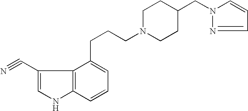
C12=C(C=CC=C1CCCN1CCC(CN3N=CC=C3)CC1)NC=C2C#N
